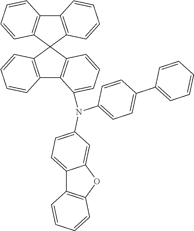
C1(C2=CC=C(N(C3=CC=C4C(=C3)OC3=C4C=CC=C3)C3=CC=CC4=C3C3=C(C=CC=C3)C43C4=C(C5=C3C=CC=C5)C=CC=C4)C=C2)=CC=CC=C1
